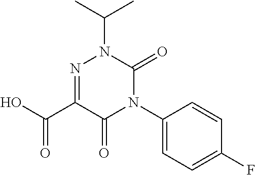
C1(N2C(=O)C(C(O)=O)=NN(C(C)C)C2=O)=CC=C(F)C=C1
